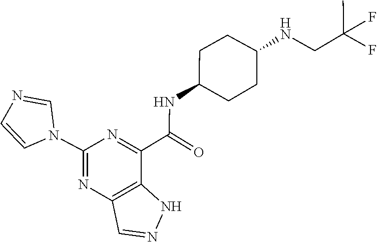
C(NC1CCC(NCC(F)(C)F)CC1)(=O)C1=NC(N2C=NC=C2)=NC2=C1NN=C2
